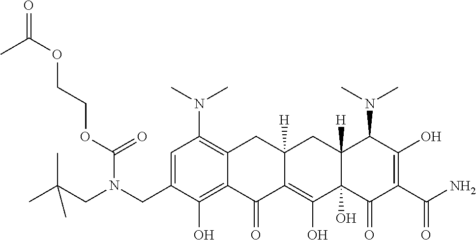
C1=C(CN(CC(C)(C)C)C(OCCOC(C)=O)=O)C(O)=C2C(=C1N(C)C)CC1([H])C(=C(O)C3(O)C([H])(C1)C(N(C)C)C(O)=C(C(N)=O)C3=O)C2=O
